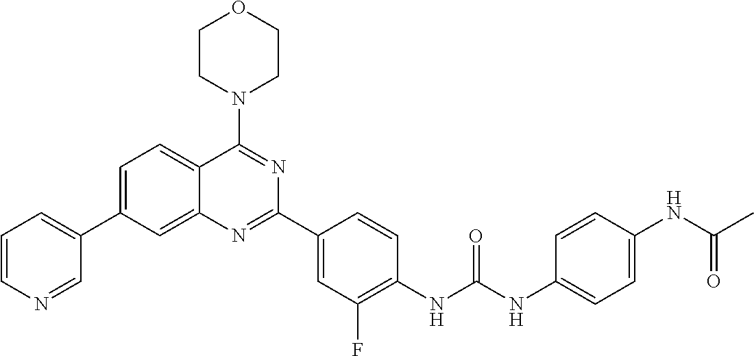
C1=C(C2=CC=CN=C2)C=C2C(=C1)C(N1CCOCC1)=NC(C1=CC(F)=C(NC(NC3=CC=C(NC(C)=O)C=C3)=O)C=C1)=N2
